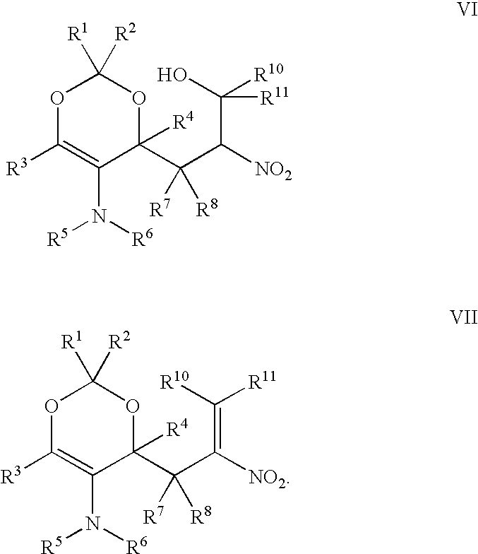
O1C([R3])=C(N([R6])[R5])C(C(C([NO2])=C([R10])[R11])([R7])[R8])([R4])OC1([R1])[R2].O1C([R3])=C(N([R6])[R5])C(C(C([NO2])C(O)([R10])[R11])([R7])[R8])([R4])OC1([R1])[R2]
